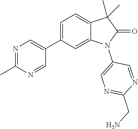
C1(C2=CN=C(C)N=C2)=CC=C2C(=C1)N(C1=CN=C(CN)N=C1)C(=O)C2(C)C
